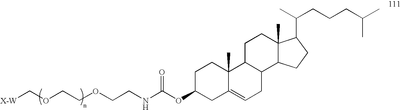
[X-W]COCCOCCNC(OC1CC2=CCC3C(C2(C)CC1)CCC1(C)C3CCC1C(C)CCCC(C)C)=O
